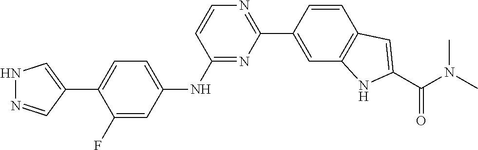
C1(F)=CC(NC2=NC(C3=CC4=C(C=C3)C=C(C(N(C)C)=O)N4)=NC=C2)=CC=C1C1=CNN=C1
